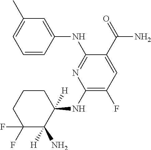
C1(NC2([H])CCCC(F)(F)C2([H])N)=C(F)C=C(C(=O)N)C(NC2=CC(C)=CC=C2)=N1
